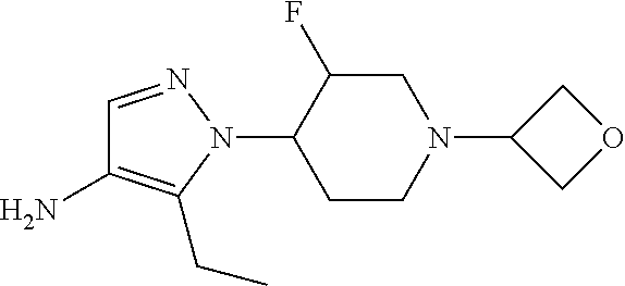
C1=NN(C2CCN(C3COC3)CC2F)C(CC)=C1N
